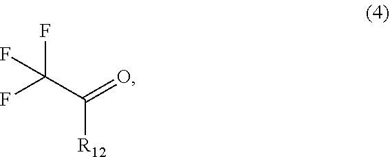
FC(C(=O)[R12])(F)F
